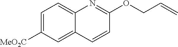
C1=C([MeO2C])C=C2C(=C1)N=C(OCC=C)C=C2
